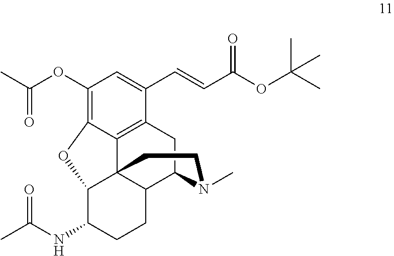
C1(OC(C)=O)=C2C3=C(C(C=CC(OC(C)(C)C)=O)=C1)CC1C4C3(C(C(NC(C)=O)CC4)O2)CCN1C
